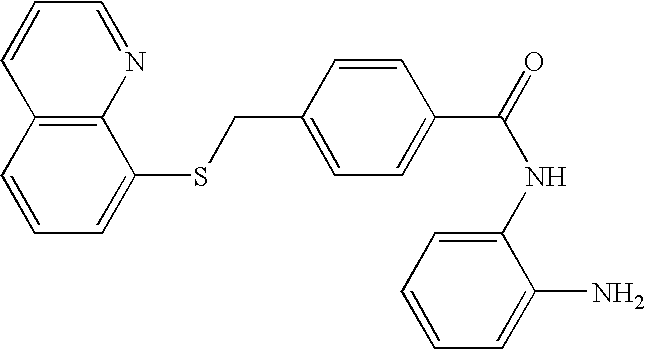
C1=CC=C(SCC2=CC=C(C(=O)NC3=CC=CC=C3N)C=C2)C2=C1C=CC=N2
